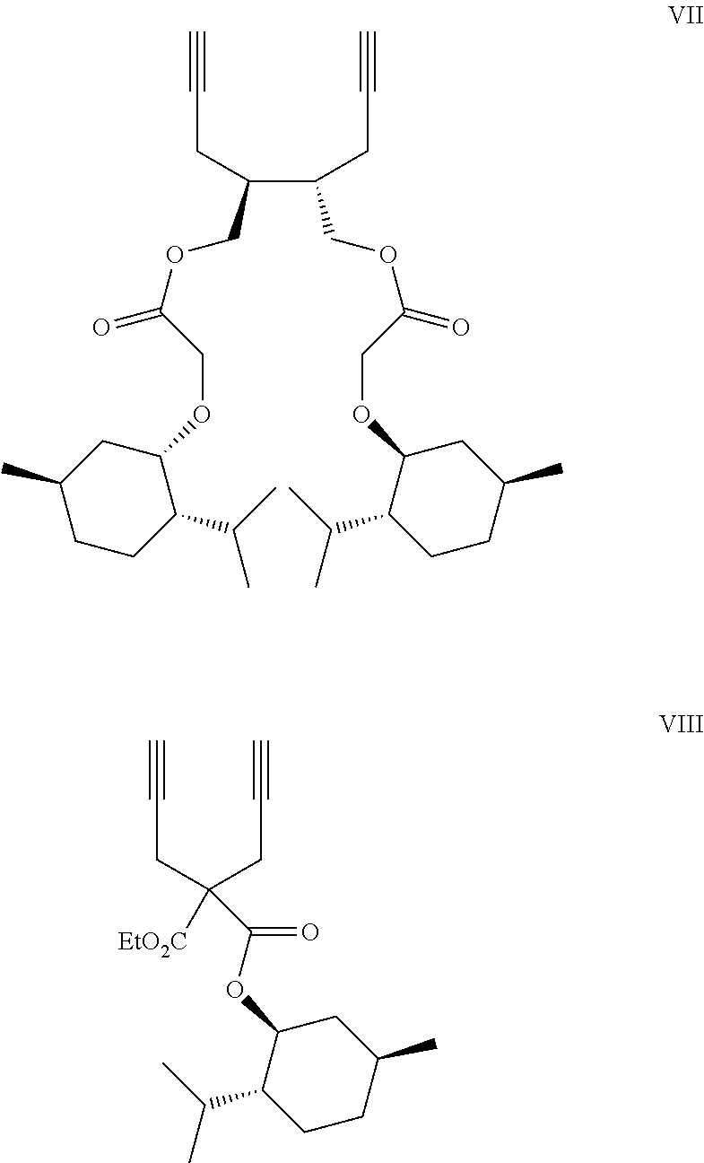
C#CCC(C(CC#C)COC(=O)COC1C(C(C)C)CCC(C)C1)COC(=O)COC1CC(C)CCC1C(C)C.C#CCC(CC#C)([EtO2C])C(OC1C(C(C)C)CCC(C)C1)=O
